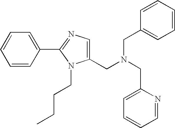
C1=CC(C2=NC=C(CN(CC3=CC=CC=C3)CC3=CC=CC=N3)N2CCCC)=CC=C1
